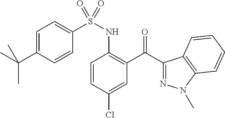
C1(C(C2=C(NS(C3=CC=C(C(C)(C)C)C=C3)(=O)=O)C=CC(Cl)=C2)=O)=NN(C)C2=C1C=CC=C2
